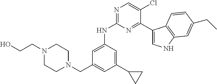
C1(C2CC2)=CC(NC2=NC=C(Cl)C(C3=CNC4=C3C=CC(CC)=C4)=N2)=CC(CN2CCN(CCO)CC2)=C1
